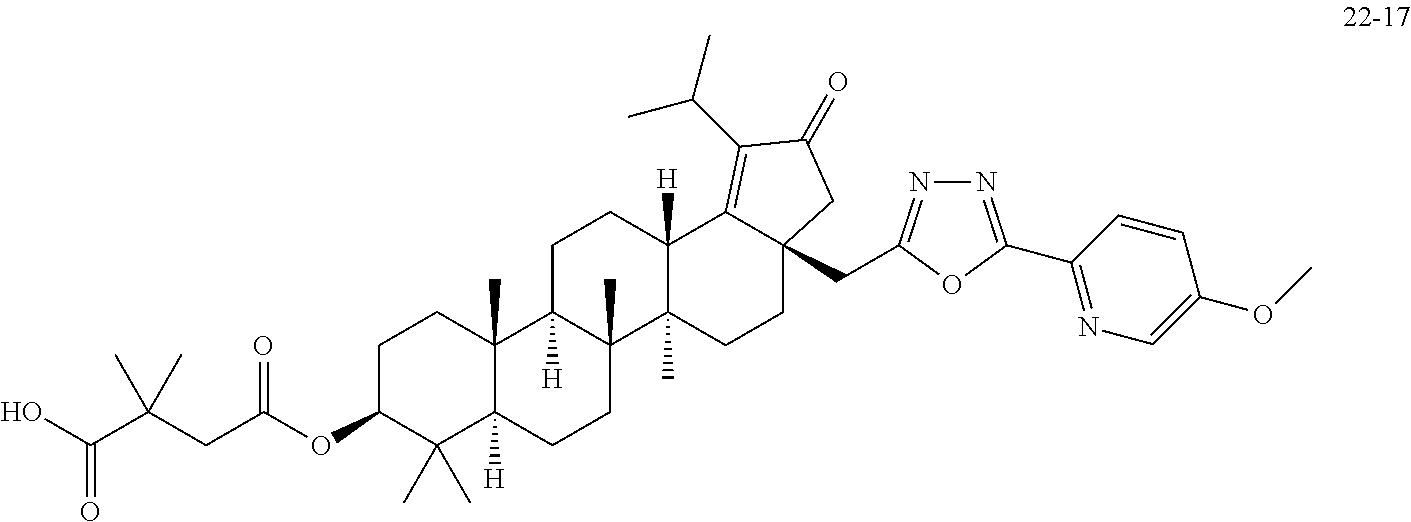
OC(C(CC(OC1C(C)(C)C2([H])C(C)(CC1)C1([H])C(C)(CC2)C2(C)C([H])(CC1)C1=C(C(C)C)C(=O)CC1(CC1=NN=C(C3=NC=C(OC)C=C3)O1)CC2)=O)(C)C)=O
